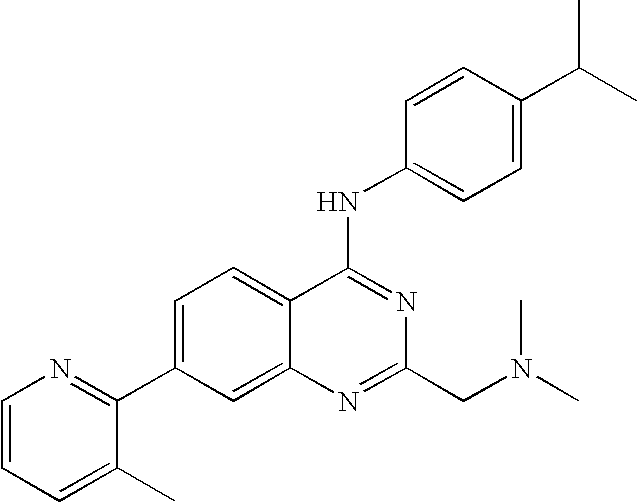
C1=CC=C(C)C(C2=CC=C3C(=C2)N=C(CN(C)C)N=C3NC2=CC=C(C(C)C)C=C2)=N1
